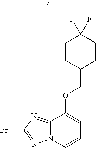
C1(OCC2CCC(F)(F)CC2)=CC=CN2C1=NC(Br)=N2
